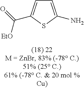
C1=C(N)SC(C(=O)[EtO])=C1
